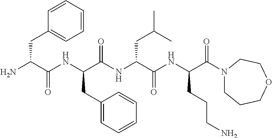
NC(C(NC(C(NC(C(NC(C(=O)N1CCCOCC1)CCCN)=O)CC(C)C)=O)CC1=CC=CC=C1)=O)CC1=CC=CC=C1
